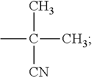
CC(C)(C)[CN]
